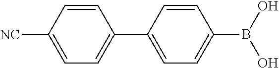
[NC]C1=CC=C(C2=CC=C(B(O)O)C=C2)C=C1
